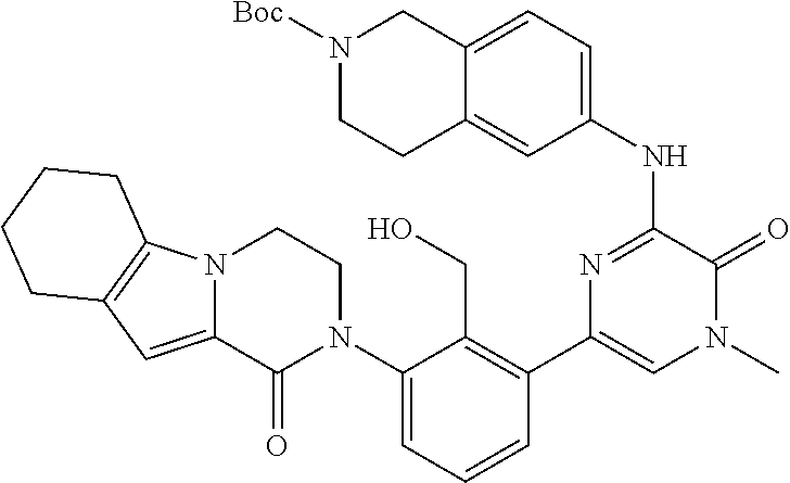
N12C(=CC3=C1CCCC3)C(=O)N(C1=CC=CC(C3=CN(C)C(=O)C(NC4=CC=C5C(=C4)CCN([Boc])C5)=N3)=C1CO)CC2
